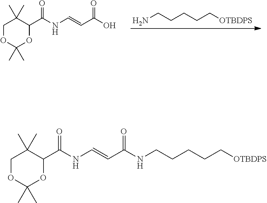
CC1(C)OCC(C)(C)C(C(=O)NC=CC(=O)O)O1.NCCCCC[OTBDPS].CC1(C)OCC(C)(C)C(C(=O)NC=CC(=O)NCCCCC[OTBDPS])O1
